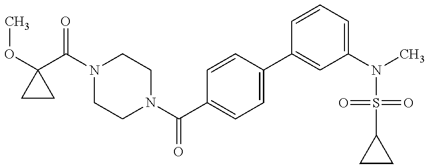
COC1(C(=O)N2CCN(C(=O)C3=CC=C(C4=CC(N(S(C5CC5)(=O)=O)C)=CC=C4)C=C3)CC2)CC1
